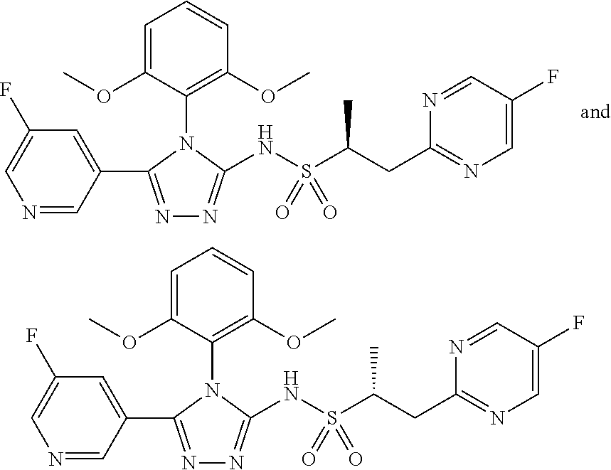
C1=C(OC)C(N2C(C3=CC(F)=CN=C3)=NN=C2NS(C(CC2=NC=C(F)C=N2)C)(=O)=O)=C(OC)C=C1.C1=C(OC)C(N2C(C3=CC(F)=CN=C3)=NN=C2NS(C(CC2=NC=C(F)C=N2)C)(=O)=O)=C(OC)C=C1
